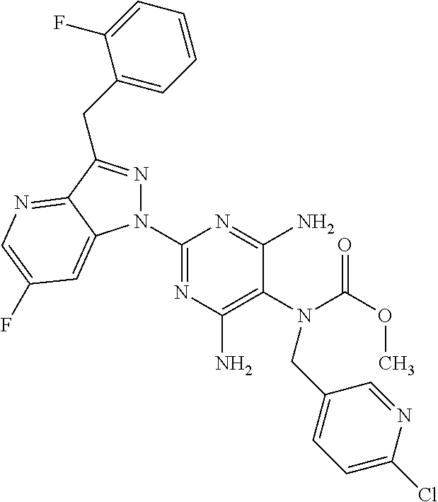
C1(N2N=C(CC3=CC=CC=C3F)C3=NC=C(F)C=C23)=NC(N)=C(N(C(OC)=O)CC2=CC=C(Cl)N=C2)C(N)=N1
